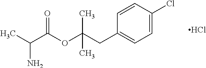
C1=C(Cl)C=CC(CC(OC(C(C)N)=O)(C)C)=C1.Cl
